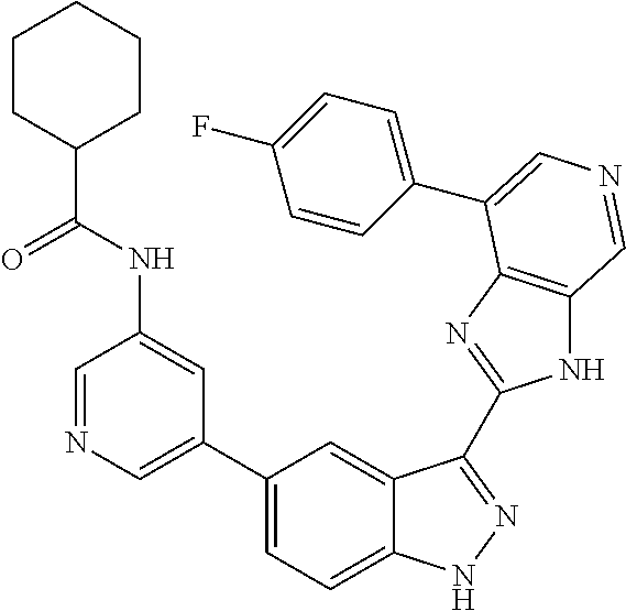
C1(C2=CN=CC(NC(C3CCCCC3)=O)=C2)=CC=C2C(=C1)C(C1=NC3=C(N1)C=NC=C3C1=CC=C(F)C=C1)=NN2
